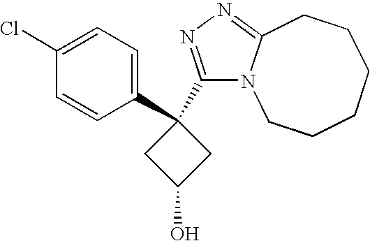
C1(C2(C3=NN=C4N3CCCCCC4)CC(O)C2)=CC=C(Cl)C=C1
